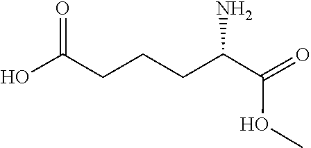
C(C(C(=O)OC)N)CCC(O)=O
